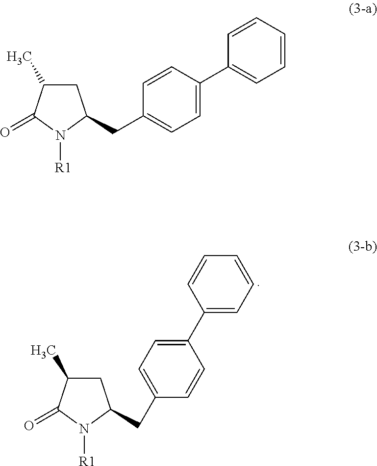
C1(CC2CC(C)C(=O)N2[R1])=CC=C(C2=CC=CC=C2)C=C1.C1=CC=CC(C2=CC=C(CC3CC(C)C(=O)N3[R1])C=C2)=C1
